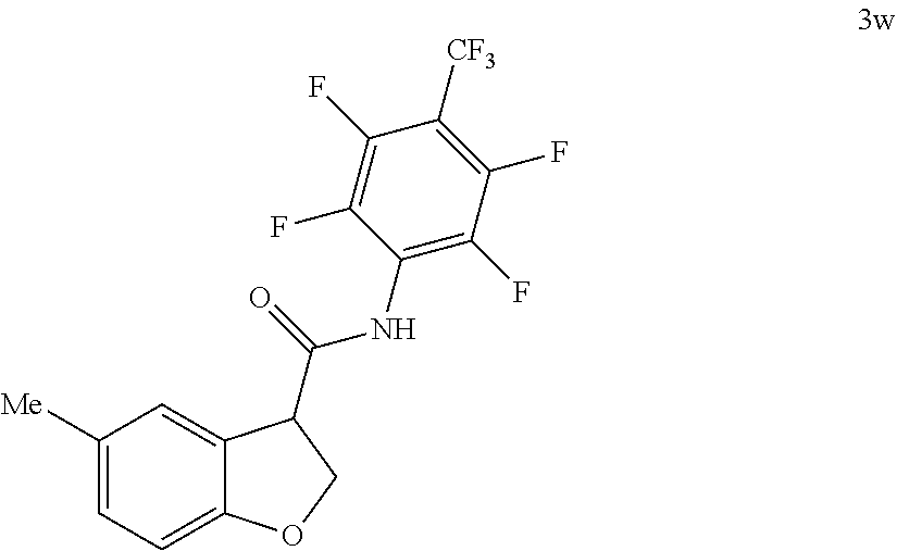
[Me]C1=CC=C2C(=C1)C(C(NC1=C(F)C(F)=C([CF3])C(F)=C1F)=O)CO2
